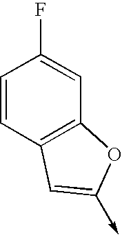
C1=CC2=C(C=C1F)OC(->C)=C2
